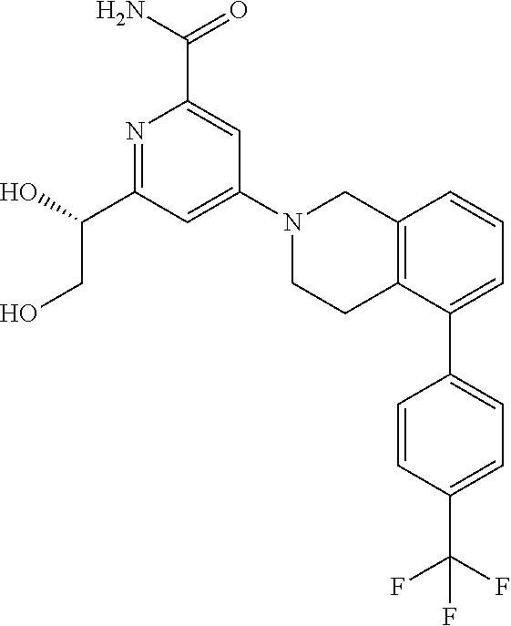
N1=C(C(O)CO)C=C(N2CCC3=C(C2)C=CC=C3C2=CC=C(C(F)(F)F)C=C2)C=C1C(N)=O
